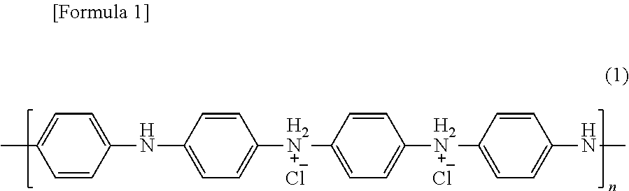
CC1=CC=C(NC2=CC=C([H2N]C3=CC=C([H2N]C4=CC=C(NC)C=C4)C=C3)C=C2)C=C1.[Cl-].[Cl-]
